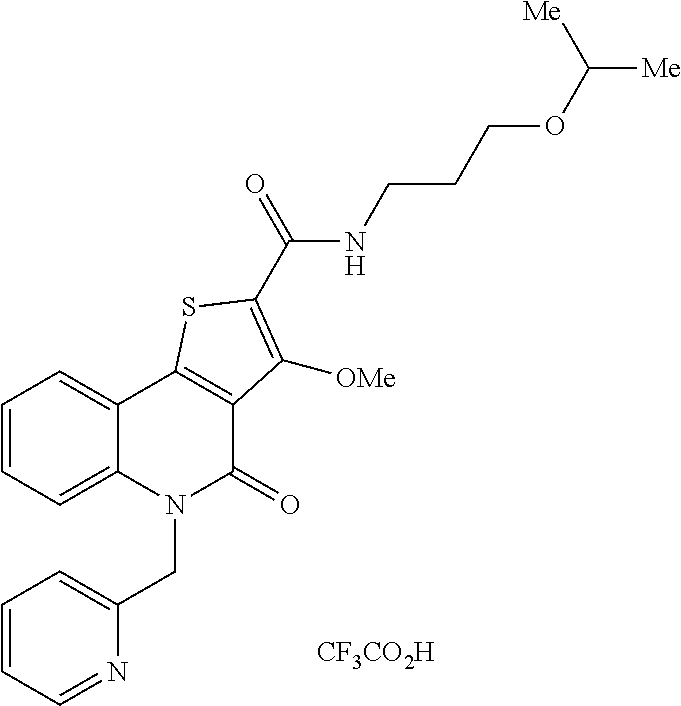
C1=CC=C2C(=C1)C1=C(C(=O)N2CC2=CC=CC=N2)C([OMe])=C(C(NCCCOC([Me])[Me])=O)S1.[CF3CO2H]
